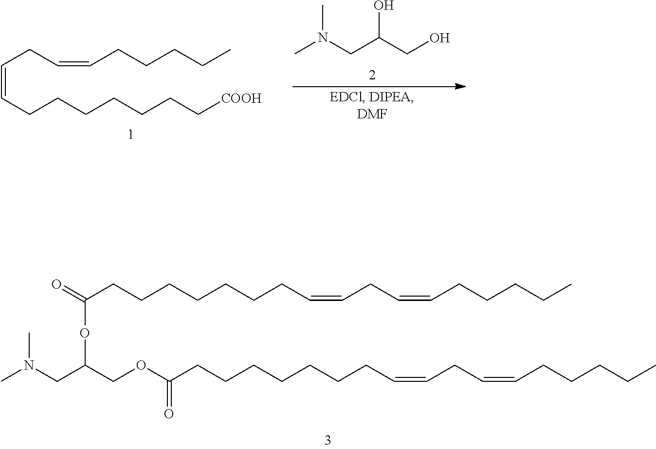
O=C(OC(CN(C)C)COC(=O)CCCCCCCC=CCC=CCCCCC)CCCCCCCC=CCC=CCCCCC.C(=CCCCCCCC[COOH])CC=CCCCCC.CN(CC(CO)O)C
